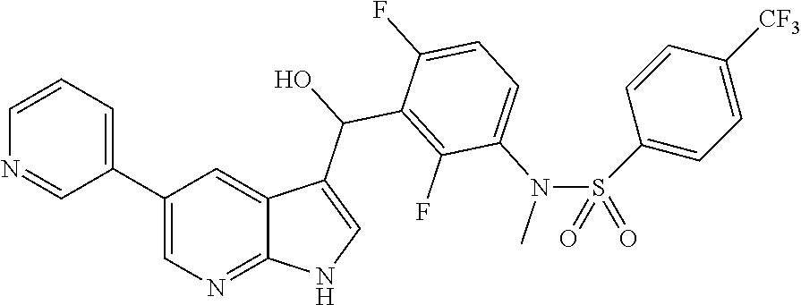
C1(C2=CC=CN=C2)=CN=C2C(=C1)C(C(O)C1=C(F)C(N(C)S(C3=CC=C([CF3])C=C3)(=O)=O)=CC=C1F)=CN2
